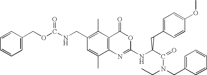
C1=C(COC(NCC2=C(C)C3=C(C(C)=C2)N=C(NC(C(=O)N(CC2=CC=CC=C2)CC)CC2=CC=C(OC)C=C2)OC3=O)=O)C=CC=C1
